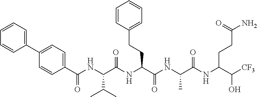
C1=CC(C(NC(C(NC(C(NC(C(NC(C([CF3])O)CCC(N)=O)=O)C)=O)CCC2=CC=CC=C2)=O)C(C)C)=O)=CC=C1C1=CC=CC=C1
